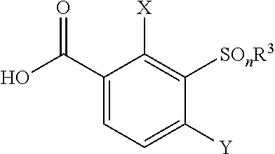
OC(C1=CC=C([Y])C([SOnR3])=C1[X])=O
